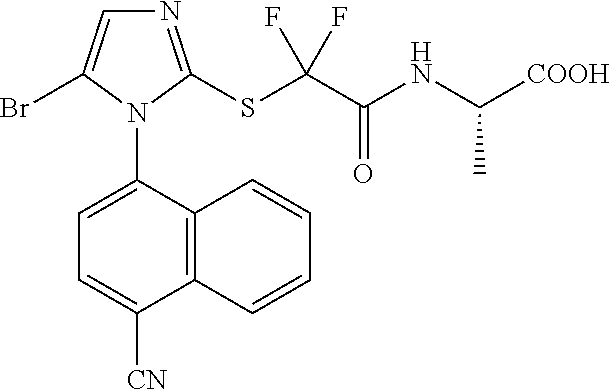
N1=C(SC(C(NC(C)[COOH])=O)(F)F)N(C2=CC=C([CN])C3=C2C=CC=C3)C(Br)=C1
